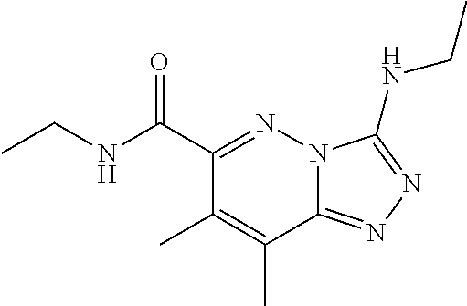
C12=NN=C(NCC)N1N=C(C(NCC)=O)C(C)=C2C
